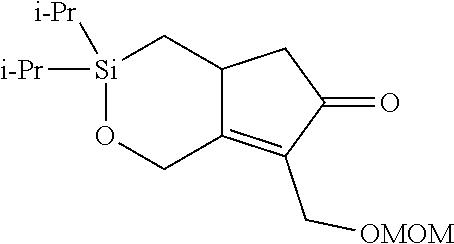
[Si]1([i-Pr])([i-Pr])OCC2=C(C[OMOM])C(=O)CC2C1
